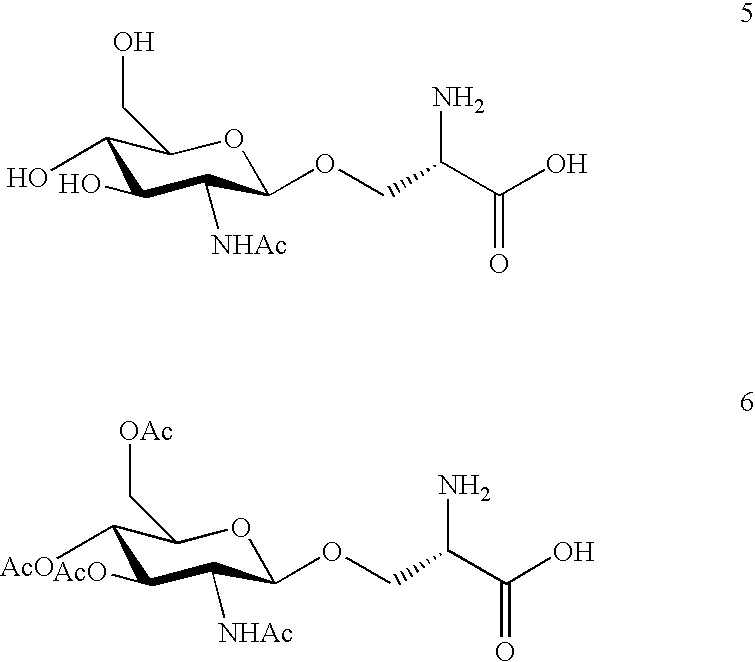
C1(O)C(O)C([NHAc])C(OCC(C(O)=O)N)OC1CO.C1([AcO])C([AcO])C([NHAc])C(OCC(C(O)=O)N)OC1C[OAc]
